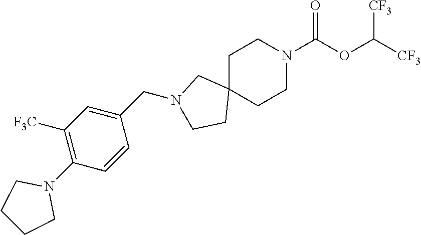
C1C2(CCN(C(OC([CF3])[CF3])=O)C1)CN(CC1=CC([F3C])=C(N3CCCC3)C=C1)CC2
